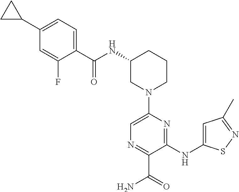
C1N(C2=CN=C(C(=O)N)C(NC3=CC(C)=NS3)=N2)CCCC1NC(=O)C1=CC=C(C2CC2)C=C1F
